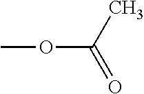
COC(=O)C
